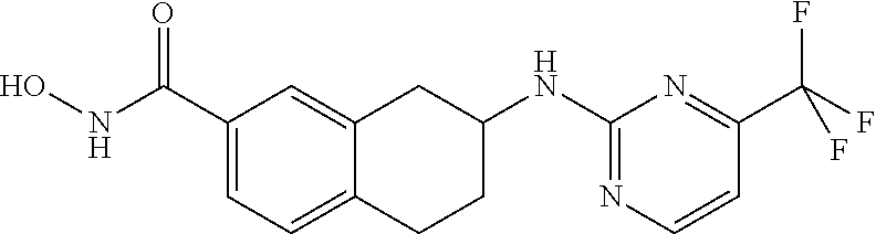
C1(C(NO)=O)=CC=C2C(=C1)CC(NC1=NC=CC(C(F)(F)F)=N1)CC2
